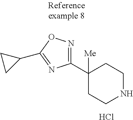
C1(C2([Me])CCNCC2)=NOC(C2CC2)=N1.Cl
